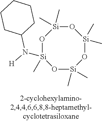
O1[Si](C)(C)O[Si](C)(N([H])C2CCCCC2)O[Si](C)(C)O[Si]1(C)C
